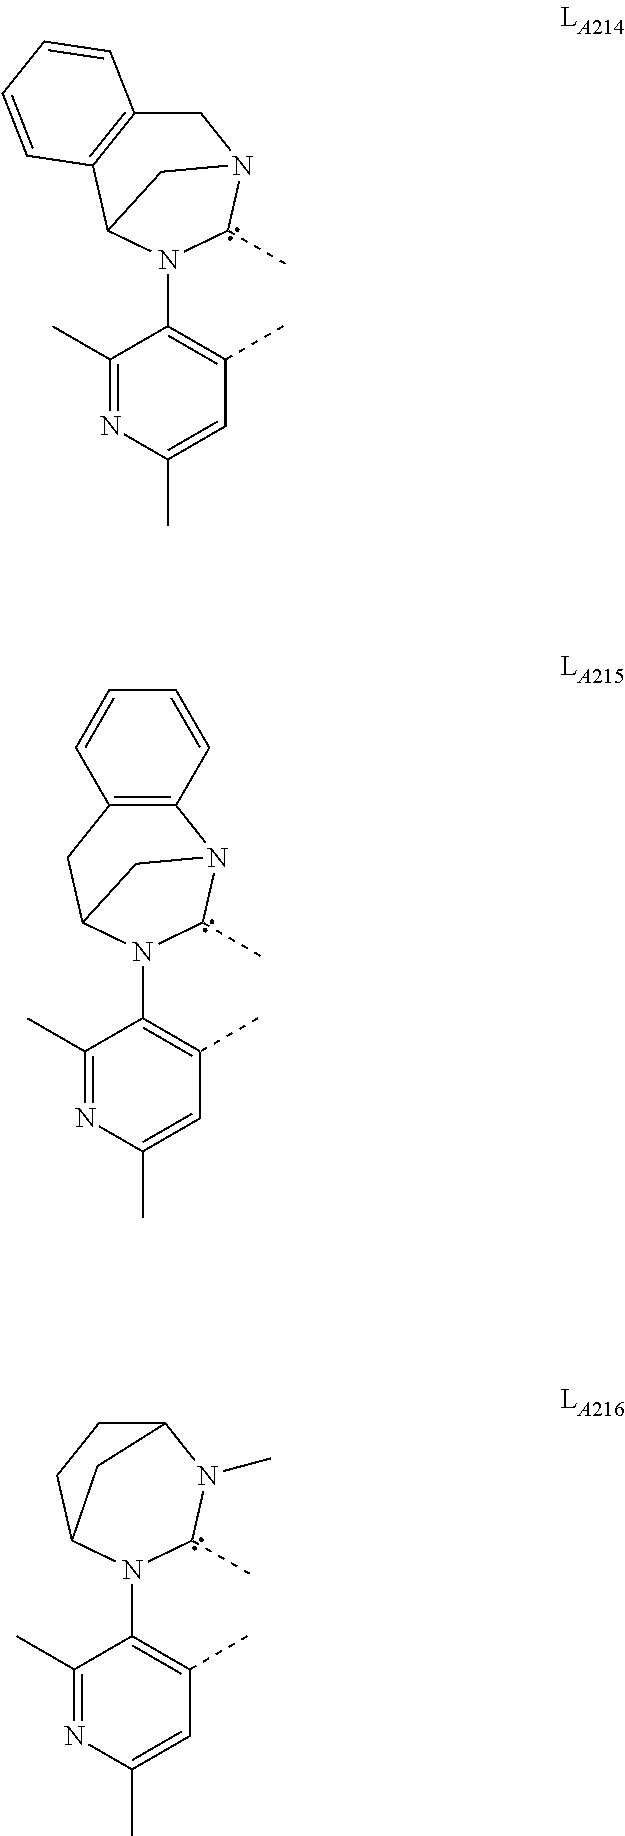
C1(C)=NC(C)=CC(C)=C1N1C(C)N2CC3=C(C1C2)C=CC=C3.C1(C)=NC(C)=CC(C)=C1N1C(C)N2C3=C(CC1C2)C=CC=C3.C1(C)=NC(C)=CC(C)=C1N1C(C)N(C)C2CCC1C2
